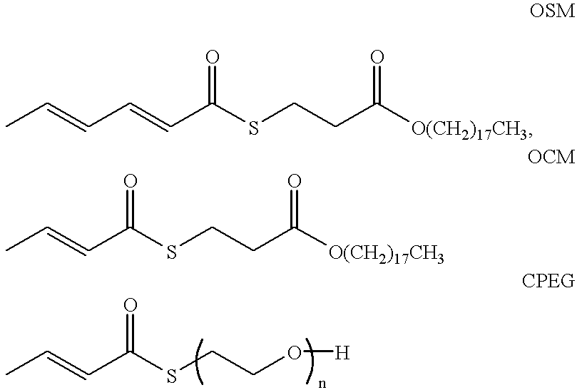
CC=CC=CC(SCCC([O(CH2)17CH3])=O)=O.CC=CC(SCCC([O(CH2)17CH3])=O)=O.CC=CC(SCCO[H])=O
